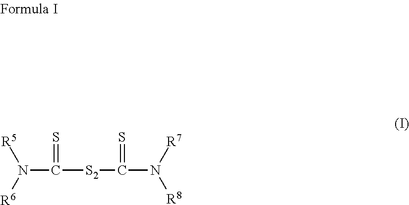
N(C([S2]C(N([R8])[R7])=S)=S)([R6])[R5]
